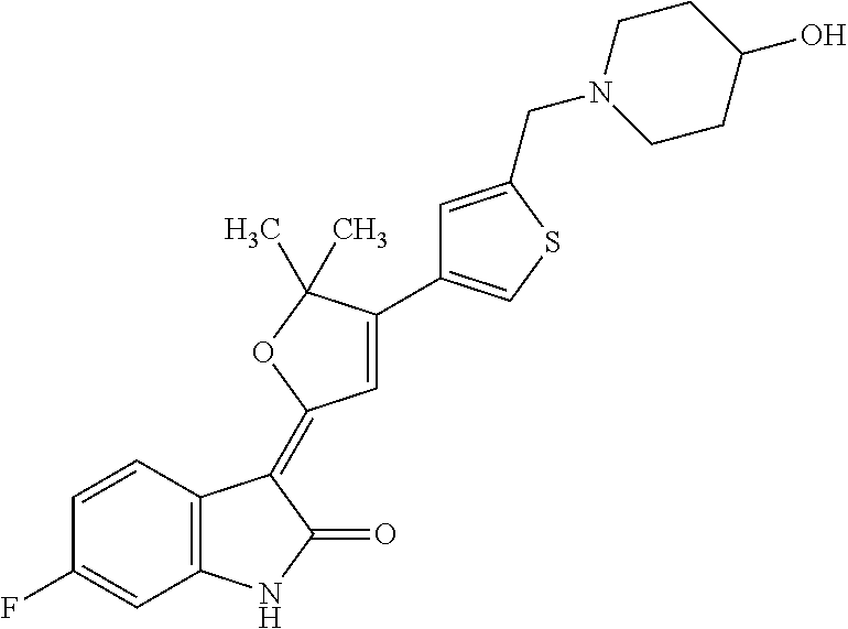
C1=CC2=C(C=C1F)NC(=O)C2=C1C=C(C2=CSC(CN3CCC(O)CC3)=C2)C(C)(C)O1
